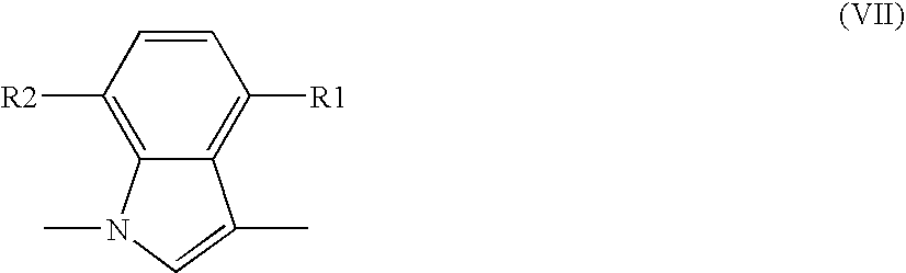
C12=C([R2])C=CC([R1])=C1C(C)=CN2C
